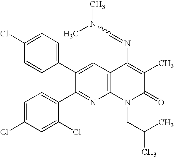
C1=CC(C2=CC3=C(N=C2C2=CC=C(Cl)C=C2Cl)N(CC(C)C)C(=O)C(C)=C3N=CN(C)C)=CC=C1Cl
